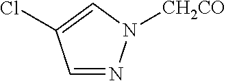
N1=CC(Cl)=CN1[CH2CO]
